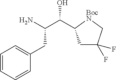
C1=CC=CC(CC(C(O)C2CC(F)(F)C[BocN]2)N)=C1
